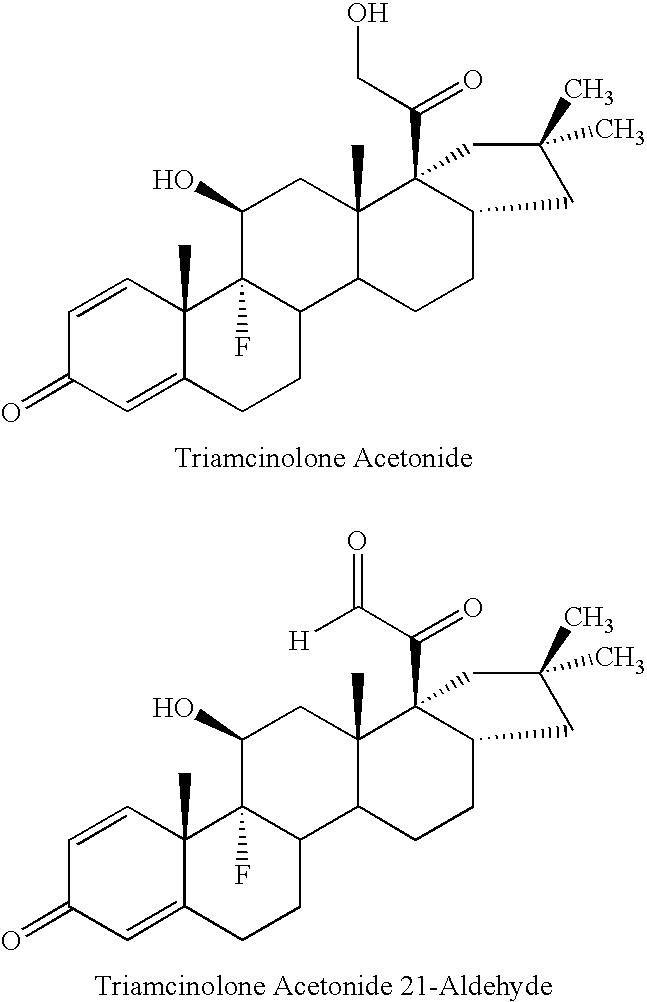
C1=CC2(C)C(=CC1=O)CCC1C2(F)C(O)CC2(C)C1CCC1C2(C(=O)C([H])=O)CC(C)(C)C1.C1=CC2(C)C(=CC1=O)CCC1C2(F)C(O)CC2(C)C1CCC1C2(C(=O)CO)CC(C)(C)C1
